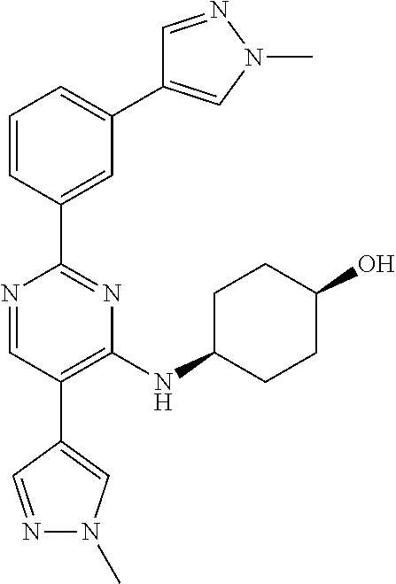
N1=CC(C2=CN(C)N=C2)=C(NC2CCC(O)CC2)N=C1C1=CC(C2=CN(C)N=C2)=CC=C1
